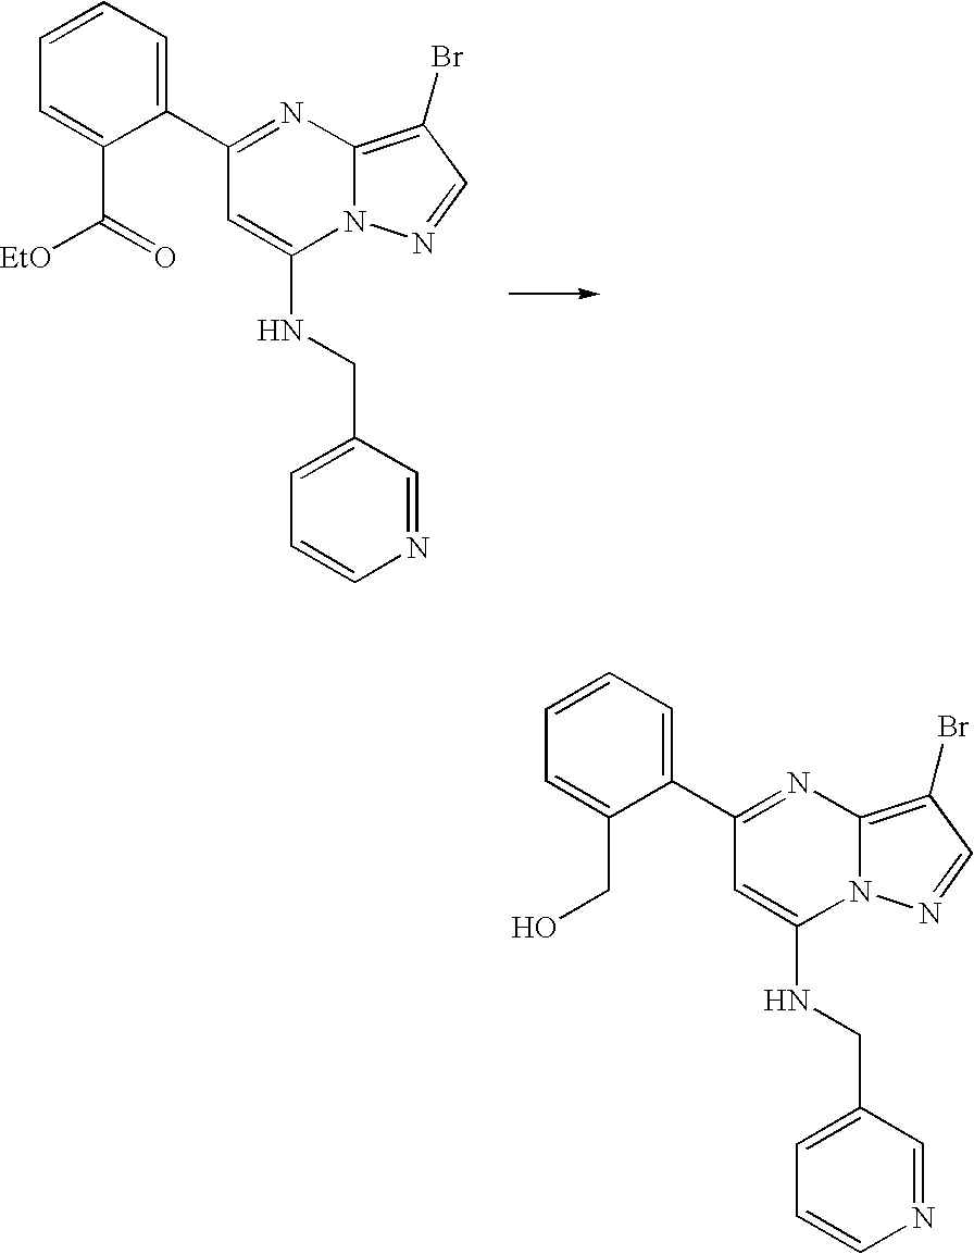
C1(C2=CC=CC=C2C([EtO])=O)=NC2=C(Br)C=NN2C(NCC2=CC=CN=C2)=C1.C1(C2=CC=CC=C2CO)=NC2=C(Br)C=NN2C(NCC2=CC=CN=C2)=C1
